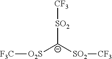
[SO2]([C-]([SO2][CF3])[O2S][F3C])[CF3]
